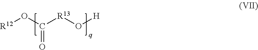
[R12]OC([R13]O[H])=O
